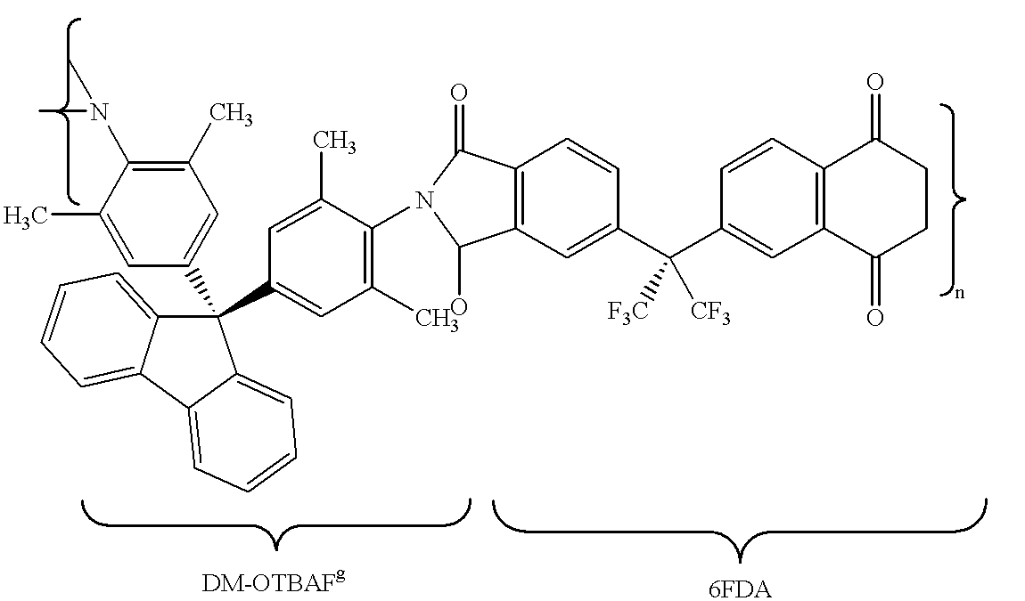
C1(C)=C(N(C)C)C(C)=CC(C2(C3=CC(C)=C(N4C(=O)C5=C(C4O)C=C(C(C4=CC6=C(C=C4)C(=O)CCC6=O)([F3C])[CF3])C=C5)C(C)=C3)C3=CC=CC=C3C3=CC=CC=C32)=C1
